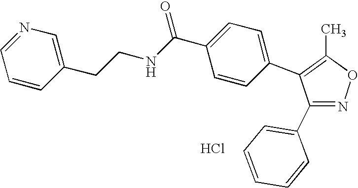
C1(C2=CC=CC=C2)=NOC(C)=C1C1=CC=C(C(NCCC2=CN=CC=C2)=O)C=C1.Cl
